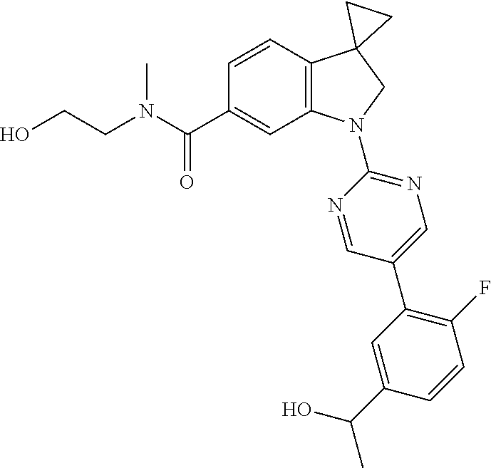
N(C(C1=CC2=C(C=C1)C1(CN2C2=NC=C(C3=C(F)C=CC(C(O)C)=C3)C=N2)CC1)=O)(CCO)C
